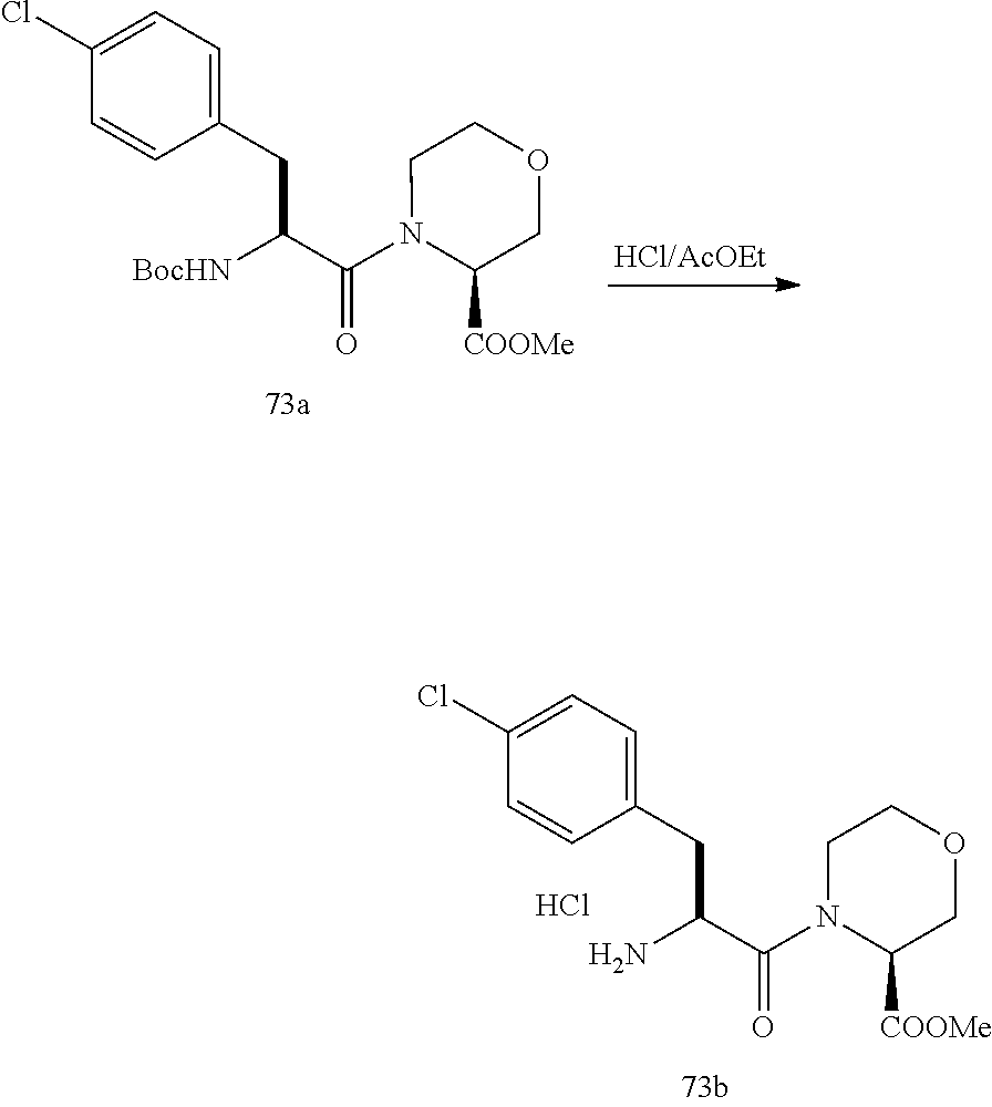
C1(Cl)=CC=C(CC(C(N2C([COOMe])COCC2)=O)[BocHN])C=C1.C1(Cl)=CC=C(CC(C(N2C([COOMe])COCC2)=O)N)C=C1.Cl
